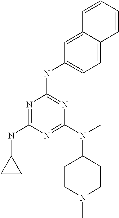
C1(NC2=NC(NC3=CC=C4C(=C3)C=CC=C4)=NC(N(C3CCN(C)CC3)C)=N2)CC1
